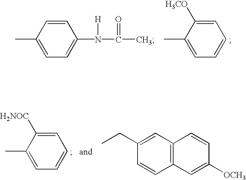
C1(C)=CC=C(N([H])C(=O)C)C=C1.C1(C)=CC=CC=C1[H3CO].C1(C)=CC=CC=C1[H2NOC].C12=C(C=C(CC)C=C1)C=CC([OCH3])=C2
